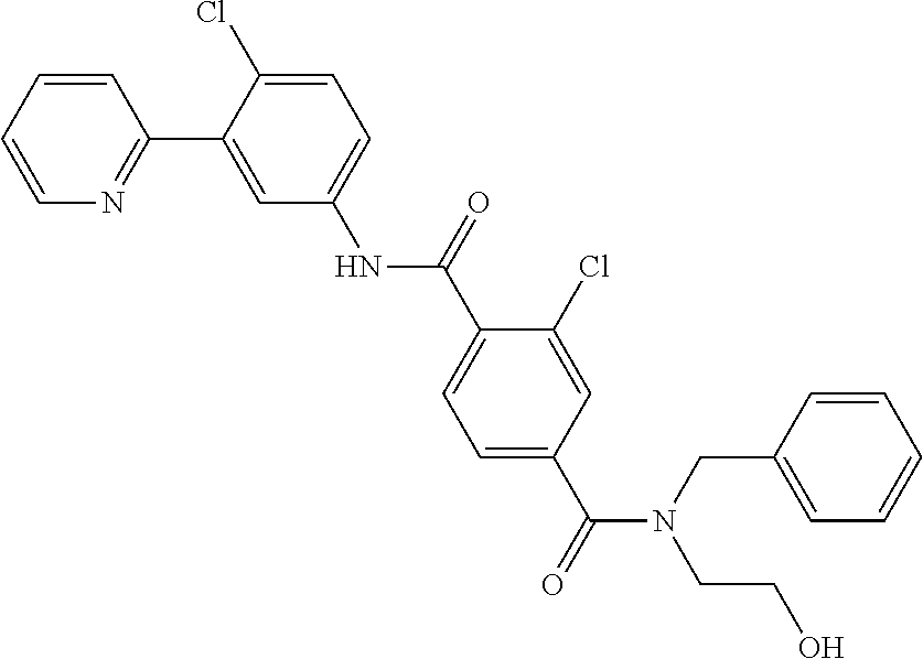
C1=CC=CN=C1C1=CC(NC(C2=CC=C(C(=O)N(CCO)CC3=CC=CC=C3)C=C2Cl)=O)=CC=C1Cl
